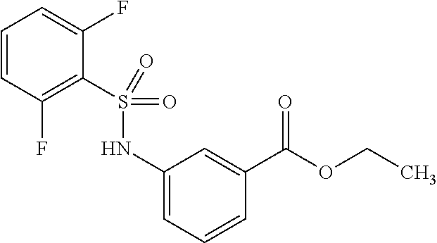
C1=CC(F)=C(S(NC2=CC=CC(C(OCC)=O)=C2)(=O)=O)C(F)=C1
